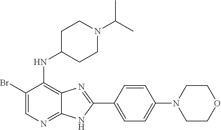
C1(Br)=CN=C2C(=C1NC1CCN(C(C)C)CC1)N=C(C1=CC=C(N3CCOCC3)C=C1)N2
